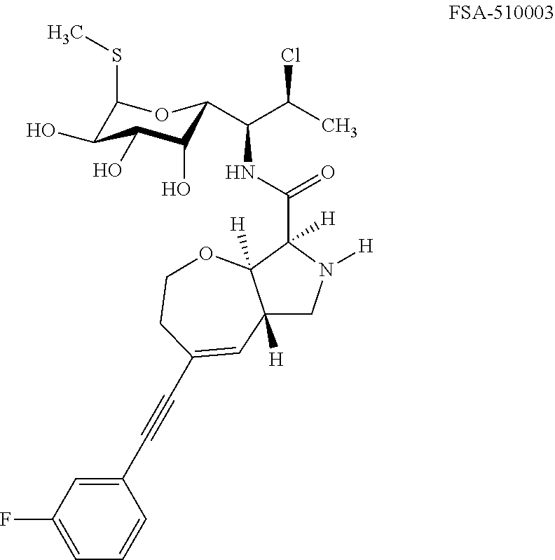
C1(SC)C(O)C(O)C(O)C(C(C(Cl)C)NC(=O)C2([H])N([H])CC3([H])C2([H])OCCC(C#CC2=CC(F)=CC=C2)=C3)O1
